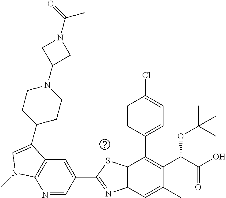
N1=CC(C2=NC3=C(S2)C(C2=CC=C(Cl)C=C2)=C(C(C(O)=O)OC(C)(C)C)C(C)=C3)=CC2=C1N(C)C=C2C1CCN(C2CN(C(=O)C)C2)CC1
